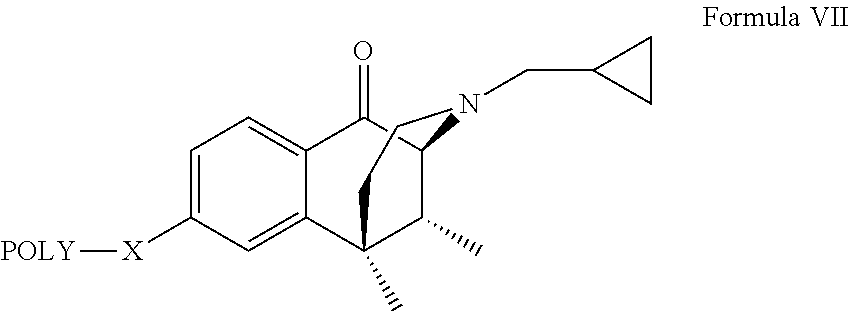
[X](C1=CC=C2C(=C1)C1(C)C(C)C(C2=O)N(CC2CC2)CC1)[POLY]
